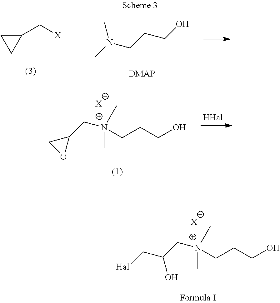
C1(C[X])CC1.CN(CCCO)C.[X].C1(C[N+](CCCO)(C)C)CO1.[X].C(C[N+](CCCO)(C)C)(C[Hal])O
